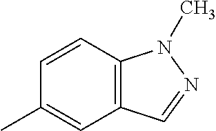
C1=CC2=C(C=C1C)C=NN2C
